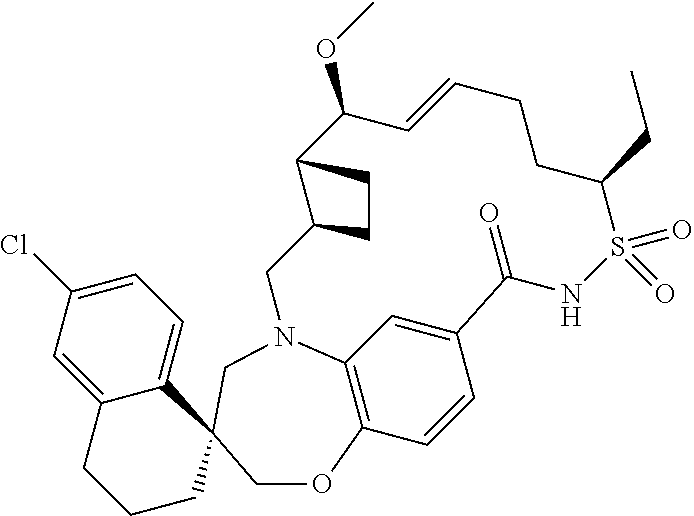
C1=C(Cl)C=C2C(=C1)C1(CCC2)CN2C3=C(C=CC(=C3)C(=O)NS(=O)(=O)C(CC)CCC=CC(OC)C3C(C2)CC3)OC1
